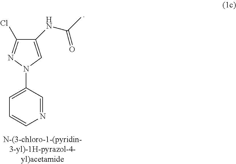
C1(NC(=O)C)=CN(C2=CC=CN=C2)N=C1Cl
